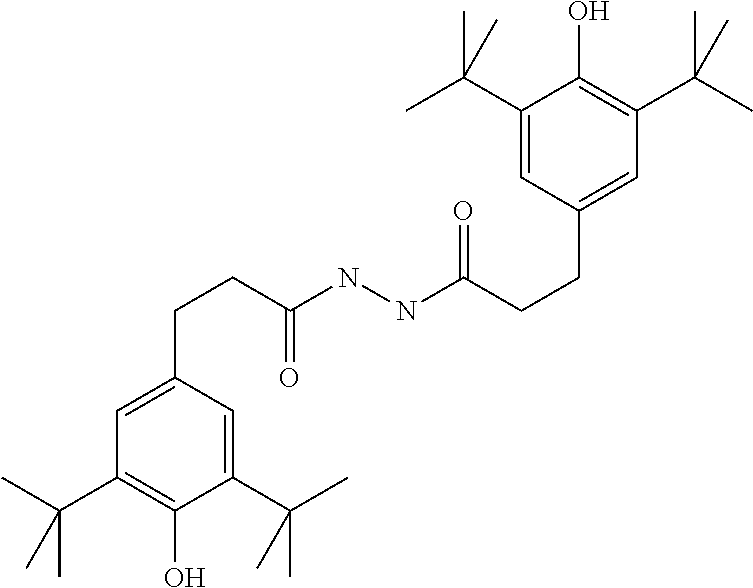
CC(C1=C(O)C(C(C)(C)C)=CC(CCC(NNC(CCC2=CC(C(C)(C)C)=C(O)C(C(C)(C)C)=C2)=O)=O)=C1)(C)C
